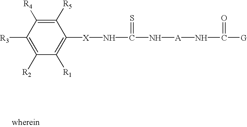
C1([R3])=C([R2])C([R1])=C([X]NC(=S)N[A]NC(=O)[G])C([R5])=C1[R4]
